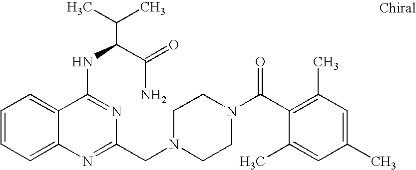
C1=CC=C2C(=C1)C(NC(C(N)=O)C(C)C)=NC(CN1CCN(C(C3=C(C)C=C(C)C=C3C)=O)CC1)=N2
